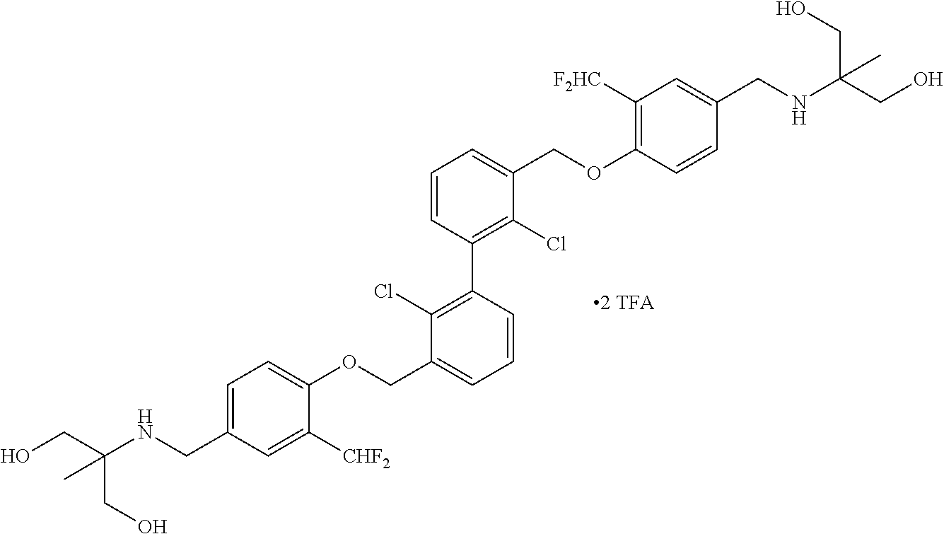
C(C1=CC=C(OCC2=CC=CC(C3=C(Cl)C(COC4=C([F2HC])C=C(CNC(CO)(CO)C)C=C4)=CC=C3)=C2Cl)C([CHF2])=C1)NC(CO)(CO)C
